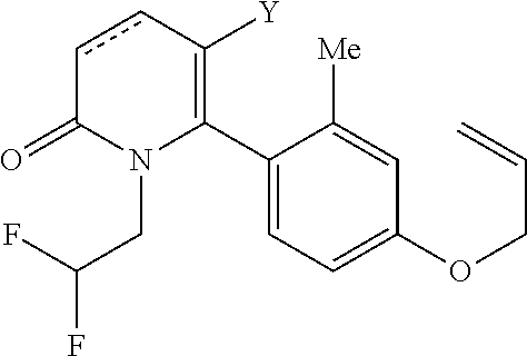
C1(C2=C([Y])ccC(=O)N2CC(F)F)=CC=C(OCC=C)C=C1[Me]
